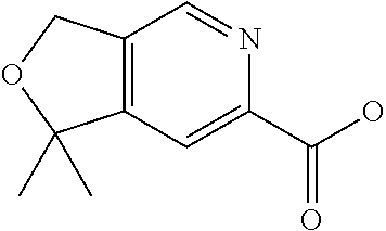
C12=C(C=C(C(O)=O)N=C1)C(C)(C)OC2
